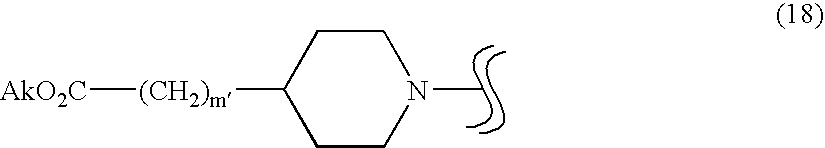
CN1CCC([(CH2)m][AkO2C])CC1
